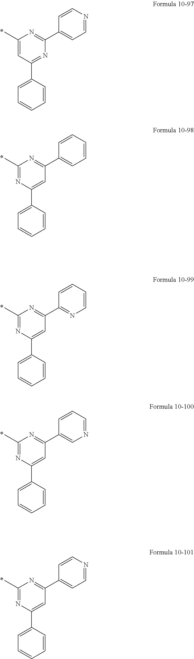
C1(C)=CC(C2=CC=CC=C2)=NC(C2=CC=NC=C2)=N1.C1(C)=NC(C2=CC=CC=C2)=CC(C2=CC=CC=C2)=N1.C1(C)=NC(C2=CC=CC=C2)=CC(C2=NC=CC=C2)=N1.C1(C)=NC(C2=CC=CC=C2)=CC(C2=CN=CC=C2)=N1.C1(C)=NC(C2=CC=CC=C2)=CC(C2=CC=NC=C2)=N1
